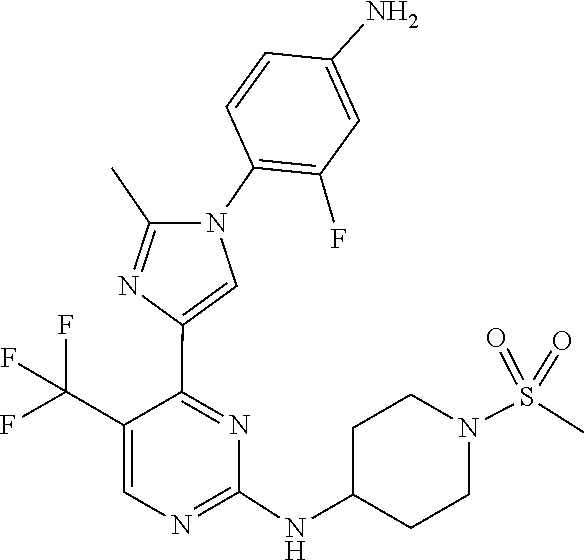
C1(NC2CCN(S(=O)(=O)C)CC2)=NC=C(C(F)(F)F)C(C2=CN(C3=C(F)C=C(N)C=C3)C(C)=N2)=N1
